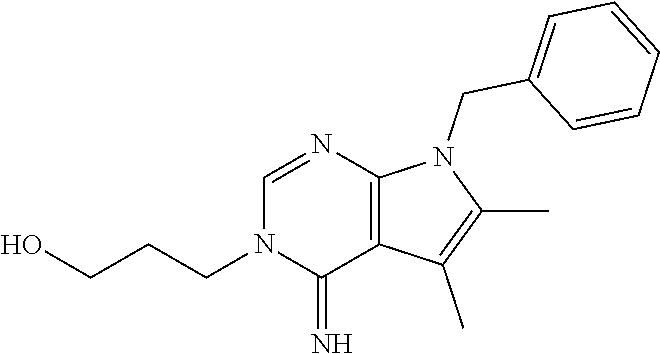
C1(C)=C(C)C2=C(N1CC1=CC=CC=C1)N=CN(CCCO)C2=N
